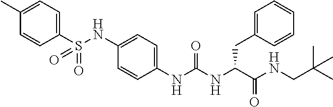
C1(C)=CC=C(S(NC2=CC=C(NC(NC(C(NCC(C)(C)C)=O)CC3=CC=CC=C3)=O)C=C2)(=O)=O)C=C1
